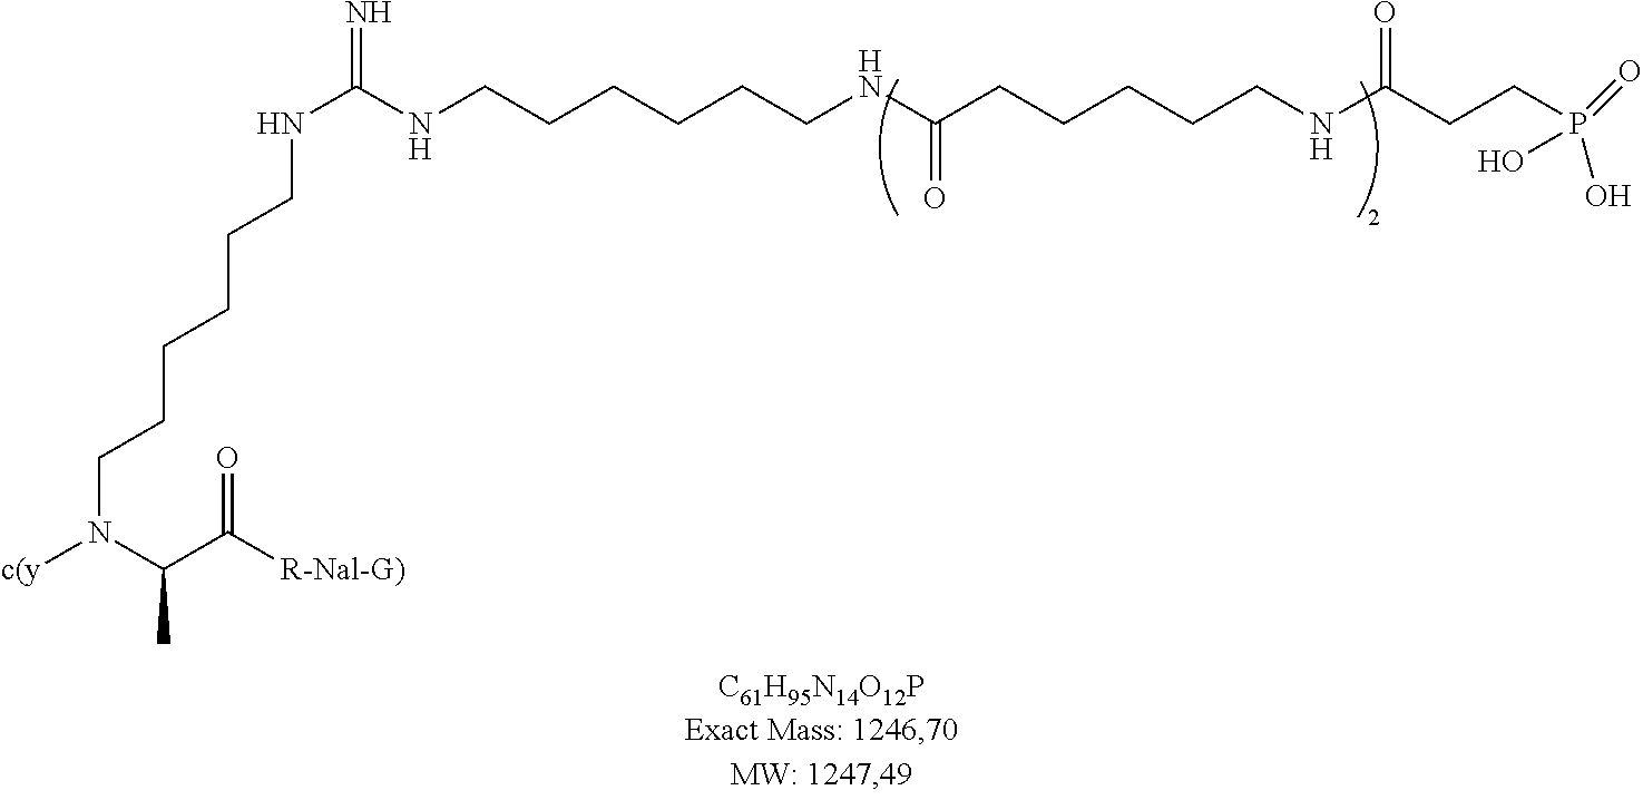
P(CCC(NCCCCCC(NCCCCCCNC(NCCCCCCN([c(y])C(C([R-Nal-G)])=O)C)=N)=O)=O)(=O)(O)O
